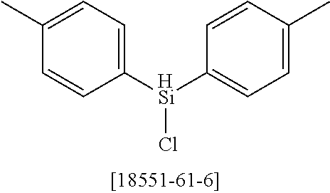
C1(C)=CC=C([HSi](C2=CC=C(C)C=C2)Cl)C=C1
